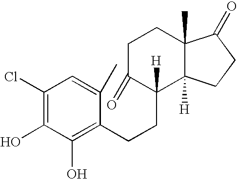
C1(Cl)=C(O)C(O)=C(CCC2([H])C(=O)CCC3(C)C2([H])CCC3=O)C(C)=C1
